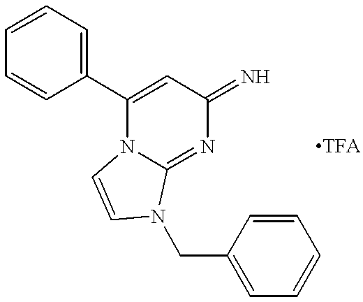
C1(C2=CC(=N)N=C3N2C=CN3CC2=CC=CC=C2)=CC=CC=C1
